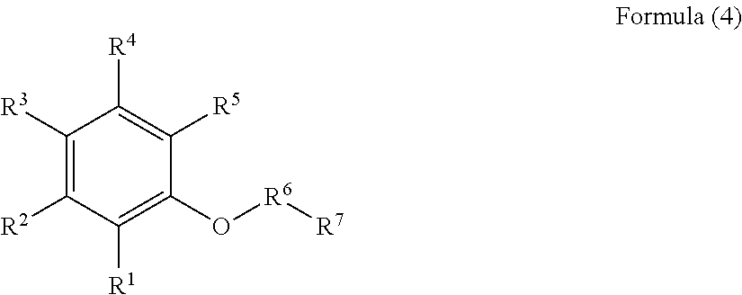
C1([R3])=C([R2])C([R1])=C(O[R6][R7])C([R5])=C1[R4]
